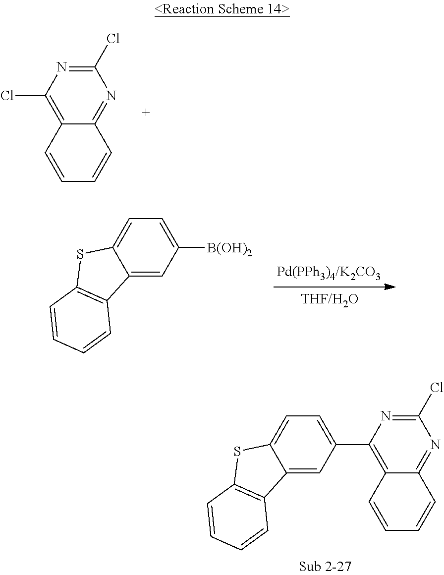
C1(Cl)=NC(Cl)=C2C(=N1)C=CC=C2.C12=CC([B(OH)2])=CC=C1SC1=C2C=CC=C1.C12=CC(C3=C4C(=NC(Cl)=N3)C=CC=C4)=CC=C1SC1=C2C=CC=C1
